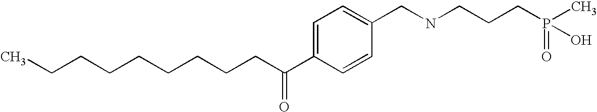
C(CCCCCC(C1=CC=C(CNCCCP(=O)(C)O)C=C1)=O)CCC
